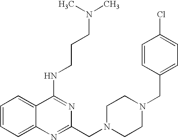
C1=CC=C2C(=C1)C(NCCCN(C)C)=NC(CN1CCN(CC3=CC=C(Cl)C=C3)CC1)=N2
